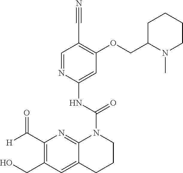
C1(C([H])=O)=C(CO)C=C2C(=N1)N(C(NC1=CC(OCC3N(C)CCCC3)=C(C#N)C=N1)=O)CCC2
